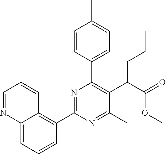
C1(C2=NC(C3=CC=C(C)C=C3)=C(C(C(=O)OC)CCC)C(C)=N2)=C2C(=CC=C1)N=CC=C2
